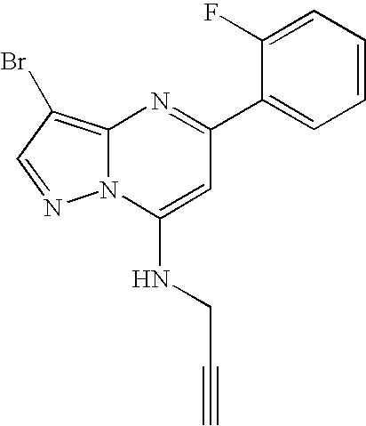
N12C(=C(Br)C=N1)N=C(C1=CC=CC=C1F)C=C2NCC#C
